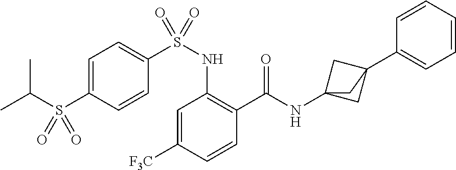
C1=C([F3C])C=CC(C(=O)NC23CC(C4=CC=CC=C4)(C2)C3)=C1NS(C1=CC=C(S(C(C)C)(=O)=O)C=C1)(=O)=O
